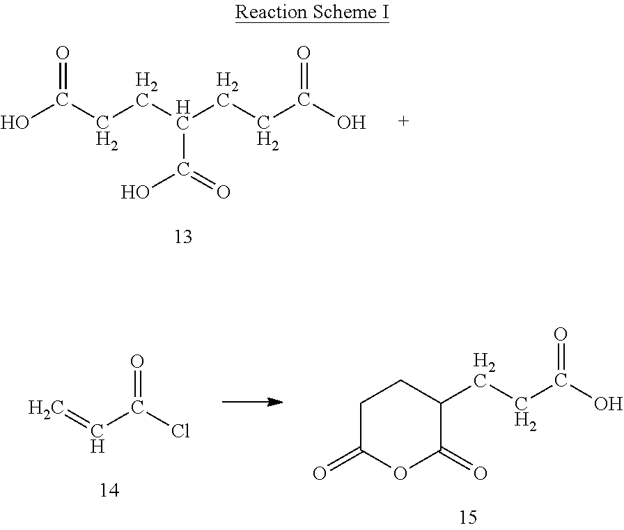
OC(CCC(CCC(O)=O)C(=O)O)=O.O=C(Cl)C=C.C1(CCC(O)=O)C(=O)OC(=O)CC1
